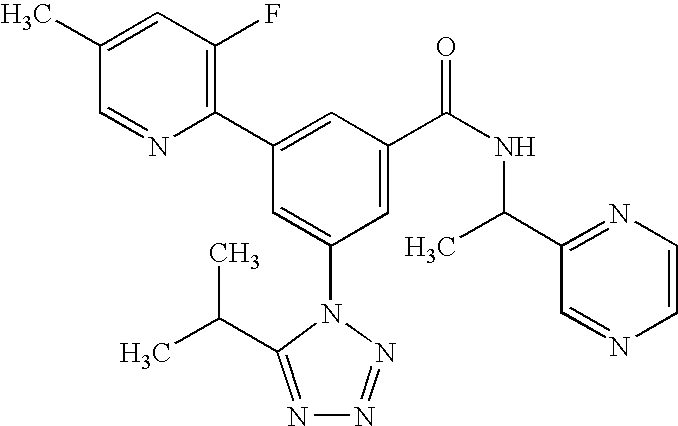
C1(C2=CC(C(NC(C3=NC=CN=C3)C)=O)=CC(N3C(C(C)C)=NN=N3)=C2)=C(F)C=C(C)C=N1
